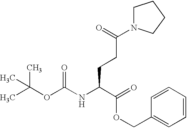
CC(OC(NC(C(=O)OCC1=CC=CC=C1)CCC(=O)N1CCCC1)=O)(C)C
